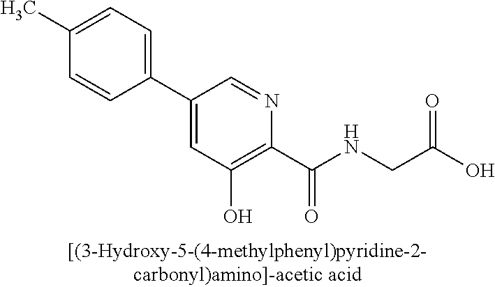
C1=C(C)C=CC(C2=CC(O)=C(C(NCC(O)=O)=O)N=C2)=C1
